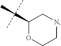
C1(C(C)(C)C)OCCNC1
